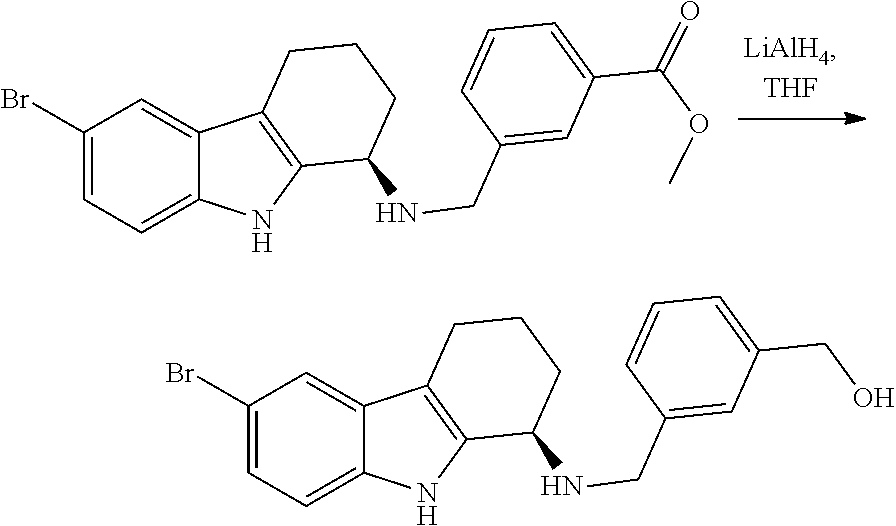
C1=C(C(=O)OC)C=C(CNC2CCCC3=C2NC2=CC=C(Br)C=C32)C=C1.C1=C(CO)C=C(CNC2CCCC3=C2NC2=CC=C(Br)C=C32)C=C1
